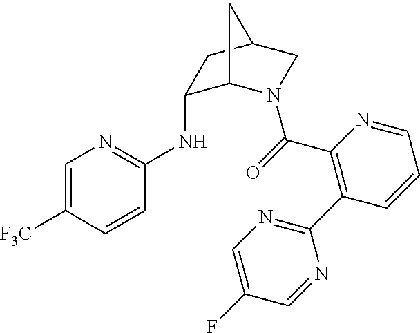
C1=C([F3C])C=CC(NC2C3N(C(=O)C4=C(C5=NC=C(F)C=N5)C=CC=N4)CC(C2)C3)=N1
